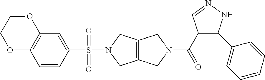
C1=CC(S(N2CC3=C(C2)CN(C(C2=C(C4=CC=CC=C4)NN=C2)=O)C3)(=O)=O)=CC2=C1OCCO2
